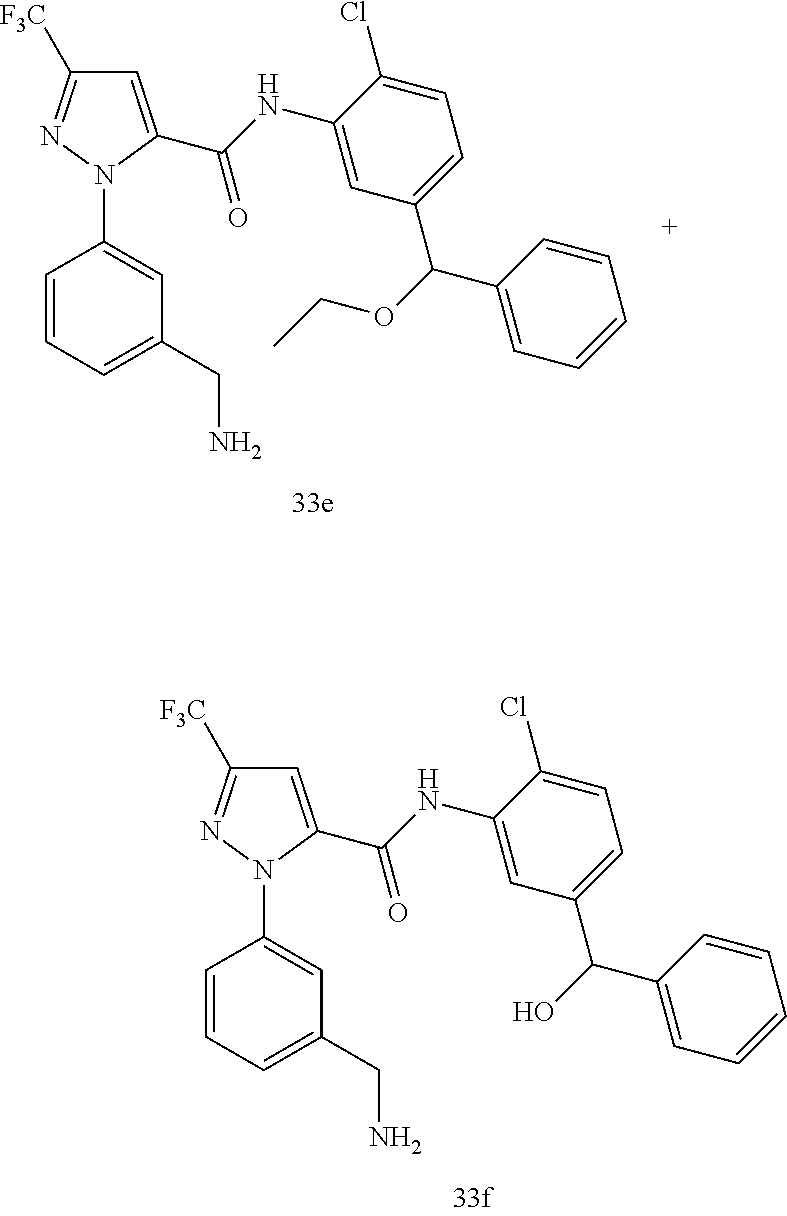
C1=CC=C(CN)C=C1N1C(C(NC2=CC(C(C3=CC=CC=C3)OCC)=CC=C2Cl)=O)=CC([F3C])=N1.C1=CC=C(CN)C=C1N1C(C(NC2=CC(C(C3=CC=CC=C3)O)=CC=C2Cl)=O)=CC([F3C])=N1
